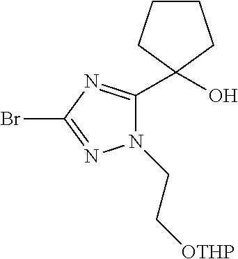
N1(CC[OTHP])C(C2(O)CCCC2)=NC(Br)=N1
